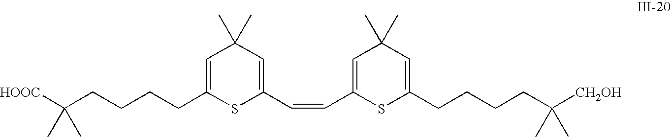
[HOOC]C(CCCCC1=CC(C)(C)C=C(C=CC2=CC(C)(C)C=C(CCCCC([CH2OH])(C)C)S2)S1)(C)C
